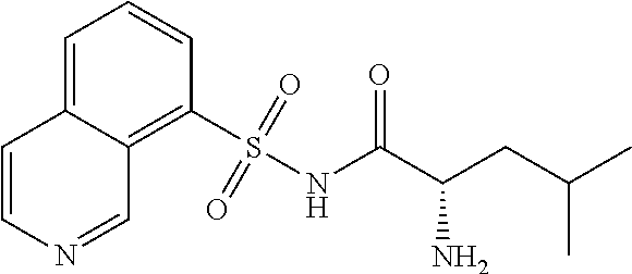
C1=CN=CC2=C(S(NC(C(CC(C)C)N)=O)(=O)=O)C=CC=C12
